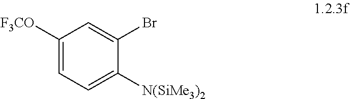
C1([F3CO])=CC=C([N(SiMe3)2])C(Br)=C1
